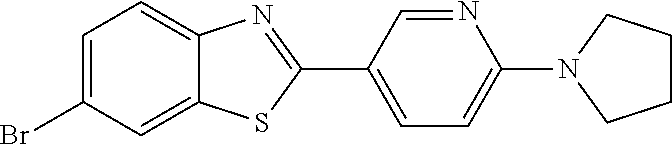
C1=C(Br)C=C2C(=C1)N=C(C1=CC=C(N3CCCC3)N=C1)S2
